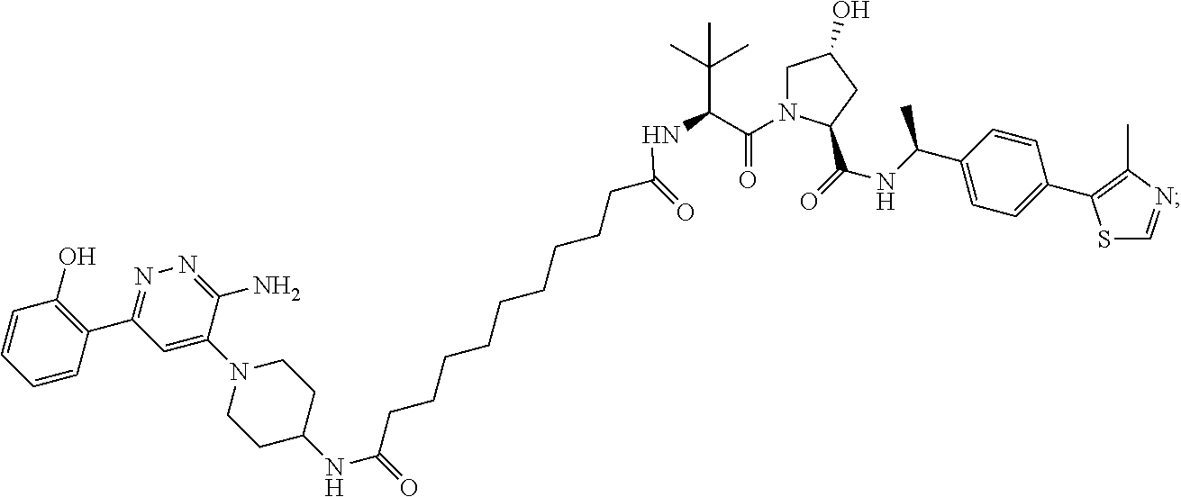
C1N(C(C(NC(CCCCCCCCCC(NC2CCN(C3=CC(C4=C(O)C=CC=C4)=NN=C3N)CC2)=O)=O)C(C)(C)C)=O)C(C(NC(C2=CC=C(C3=C(C)N=CS3)C=C2)C)=O)CC1O
